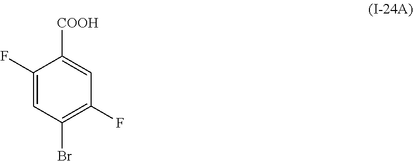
C1(F)=CC(Br)=C(F)C=C1[COOH]
